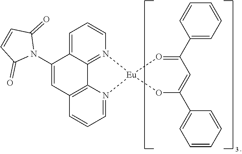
C1=C2C3=N(C=C1)[Eu]1(N4=CC=CC(=C34)C=C2N2C(=O)C=CC2=O)OC(C2=CC=CC=C2)=CC(C2=CC=CC=C2)=O1
